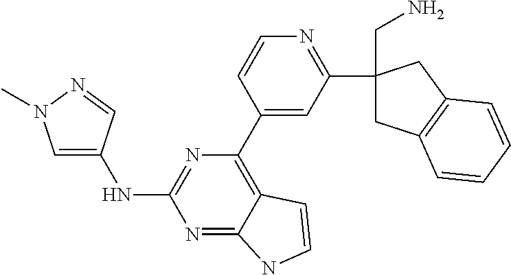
N1=C2C(=C(C3=CC(C4(CN)CC5=C(C4)C=CC=C5)=NC=C3)N=C1NC1=CN(C)N=C1)C=CN2
